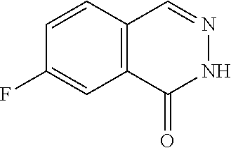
C1=CC2=C(C=C1F)C(=O)NN=C2
